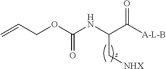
C=CCOC(NC(C([A-L-B])=O)C[NHX])=O
